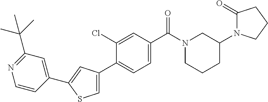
N1(C2CN(C(C3=CC=C(C4=CSC(C5=CC(C(C)(C)C)=NC=C5)=C4)C(Cl)=C3)=O)CCC2)C(=O)CCC1
